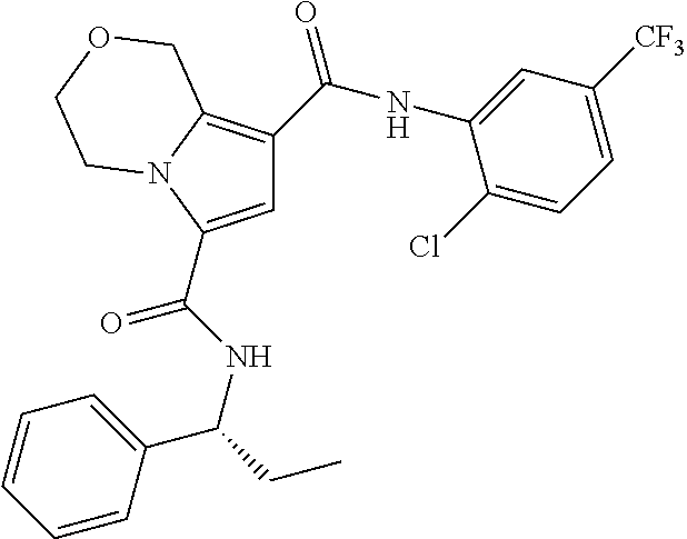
C1=C(C(NC(CC)C2=CC=CC=C2)=O)N2C(=C1C(NC1=CC([CF3])=CC=C1Cl)=O)COCC2
